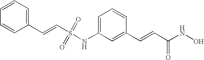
C1(NS(C=CC2=CC=CC=C2)(=O)=O)=CC=CC(C=CC(NO)=O)=C1
